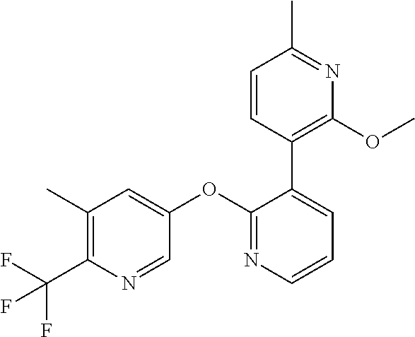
C1(OC2=CC(C)=C(C(F)(F)F)N=C2)=NC=CC=C1C1=C(OC)N=C(C)C=C1
